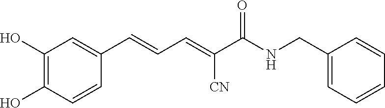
C1(O)=C(O)C=CC(C=CC=C(C(NCC2=CC=CC=C2)=O)[CN])=C1
